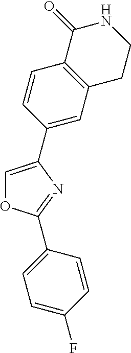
C1=C(C2=CC3=C(C=C2)C(=O)NCC3)N=C(C2=CC=C(F)C=C2)O1
